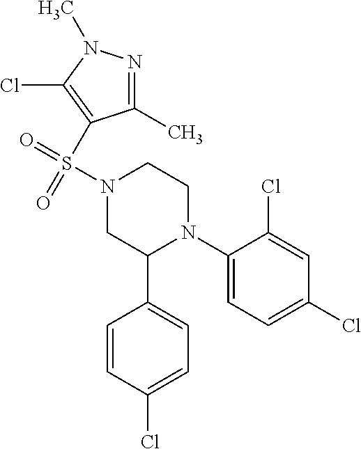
C1(N2CCN(S(=O)(=O)C3=C(Cl)N(C)N=C3C)CC2C2=CC=C(Cl)C=C2)=CC=C(Cl)C=C1Cl
